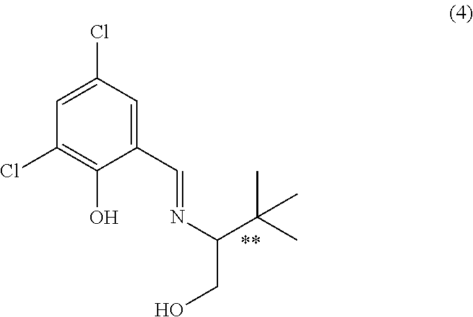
C1=C(Cl)C=C(C=NC(CO)C(C)(C)C)C(O)=C1Cl
